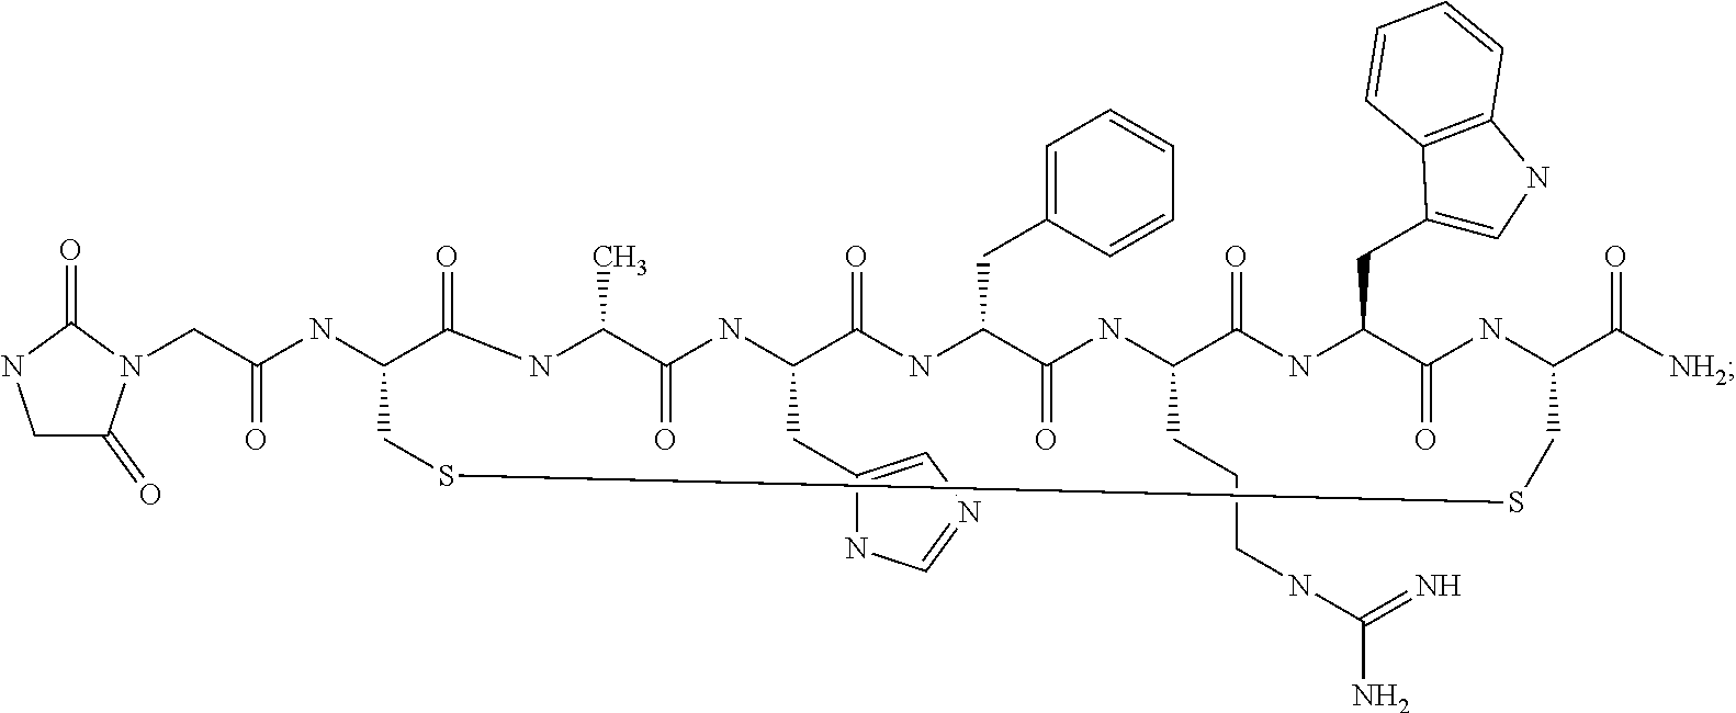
C1C(=O)N(CC(NC2C(=O)NC(C)C(=O)NC(CC3=CN=CN3)C(=O)NC(CC3=CC=CC=C3)C(=O)NC(CCCNC(=N)N)C(=O)NC(CC3=CNC4=C3C=CC=C4)C(=O)NC(C([NH2])=O)CSSC2)=O)C(=O)N1
